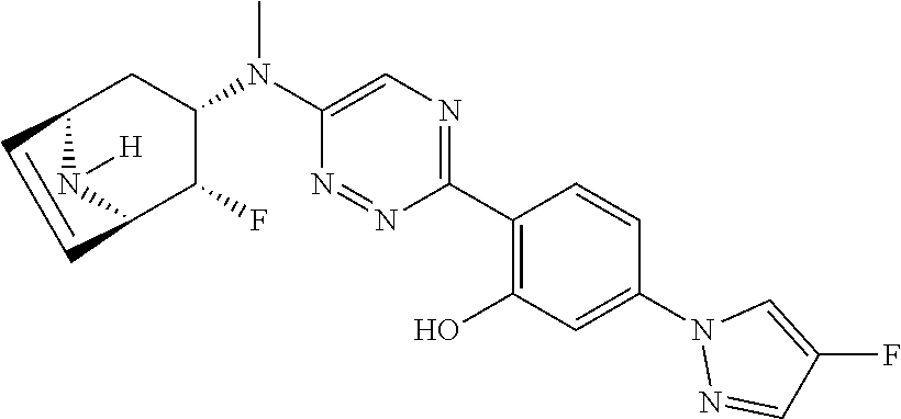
C1(C2=C(O)C=C(N3N=CC(F)=C3)C=C2)=NC=C(N(C2CC3N([H])C(C2F)C=C3)C)N=N1
